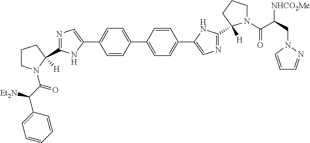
C1=CC(C2=CC=C(C3=CN=C(C4([H])N(C(C(C5=CC=CC=C5)[Et2N])=O)CCC4)N3)C=C2)=CC=C1C1=CN=C(C2([H])N(C(C(CN3N=CC=C3)[NHCO2Me])=O)CCC2)N1
